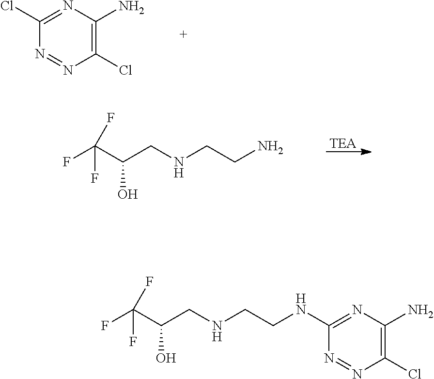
ClC1=NC(N)=C(Cl)N=N1.[TEA].FC(C(CNCCN)O)(F)F.FC(C(CNCCNC1=NC(N)=C(Cl)N=N1)O)(F)F
